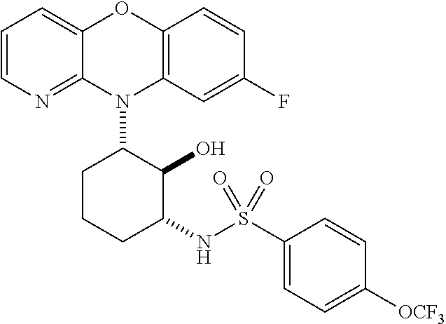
N1(C2CCCC(NS(C3=CC=C([OCF3])C=C3)(=O)=O)C2O)C2=C(C=CC(F)=C2)OC2=CC=CN=C12
